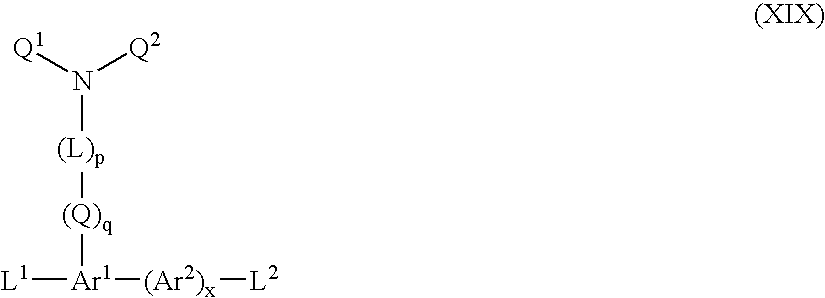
N([(L)p][(Q)q][Ar1]([L1])[(Ar2)x][L2])([Q1])[Q2]
